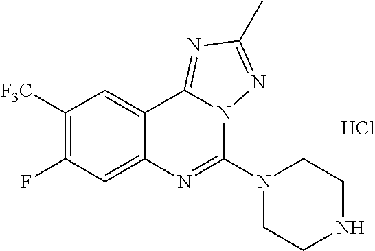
C1([F3C])=C(F)C=C2C(=C1)C1=NC(C)=NN1C(N1CCNCC1)=N2.Cl
